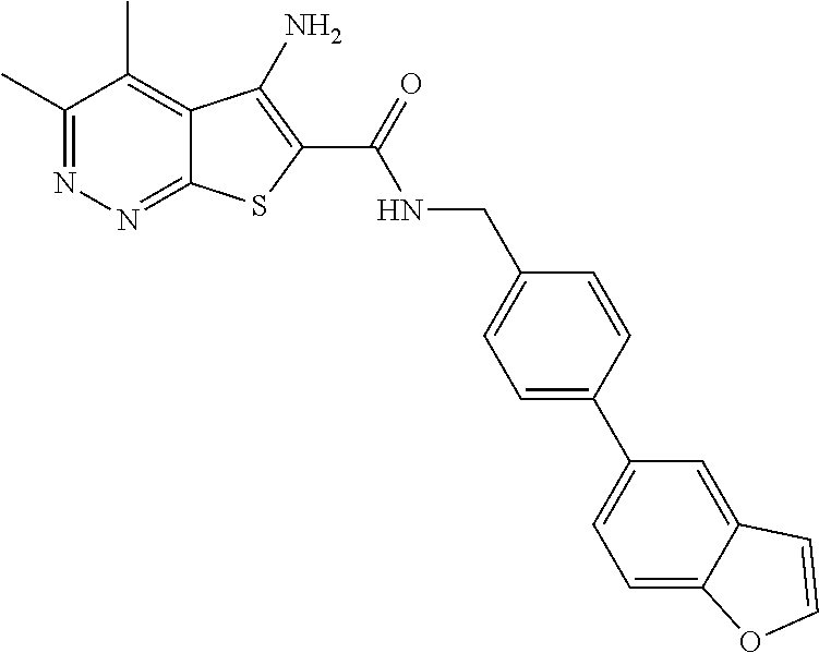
C1(C)=NN=C2C(=C1C)C(N)=C(C(=O)NCC1=CC=C(C3=CC=C4C(=C3)C=CO4)C=C1)S2
